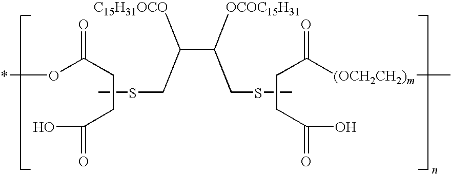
*OC(CCC(O)=O)=O.CSCC([C15H31OCO])C(CSC)[OCOC15H31].C(CC(O)=O)C([(OCH2CH2)m]C)=O
